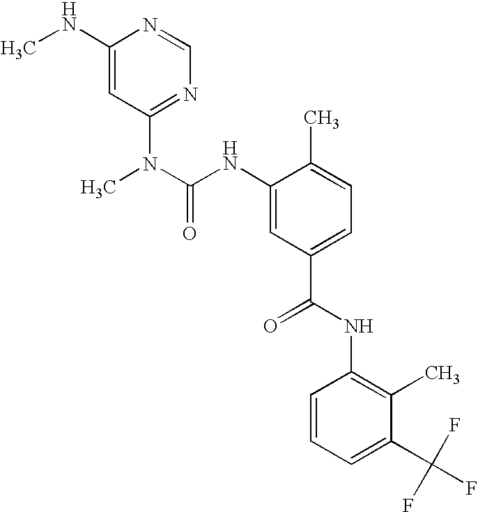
C1(NC)=CC(N(C)C(NC2=CC(C(=O)NC3=C(C)C(C(F)(F)F)=CC=C3)=CC=C2C)=O)=NC=N1
